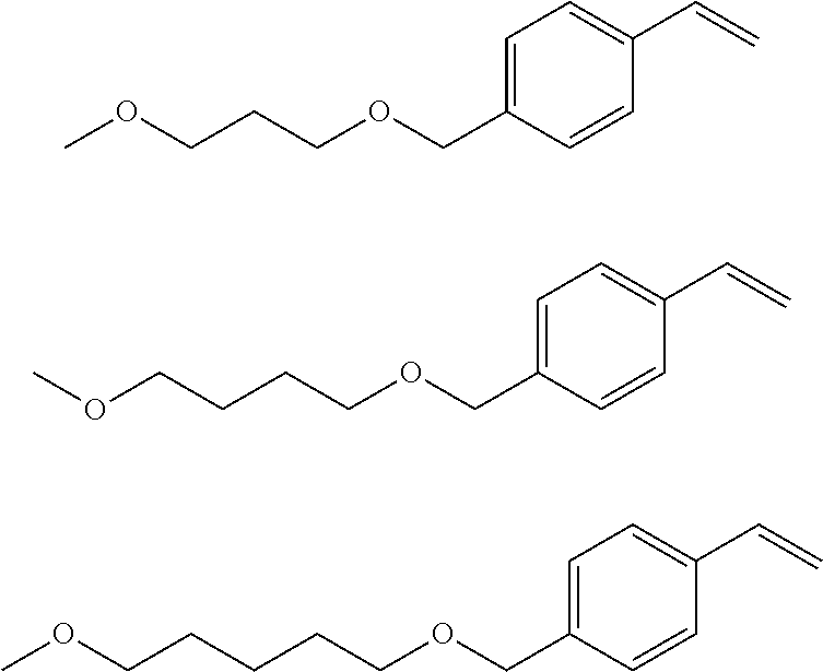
C1=C(COCCCOC)C=CC(C=C)=C1.C1=C(COCCCCOC)C=CC(C=C)=C1.C1=C(COCCCCCOC)C=CC(C=C)=C1
